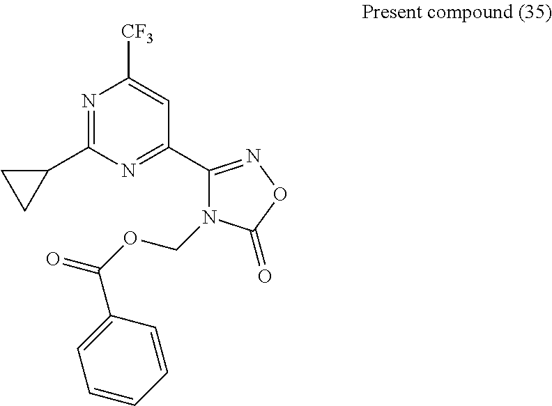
N1=C(C2CC2)N=C(C2=NOC(=O)N2COC(=O)C2=CC=CC=C2)C=C1[CF3]
